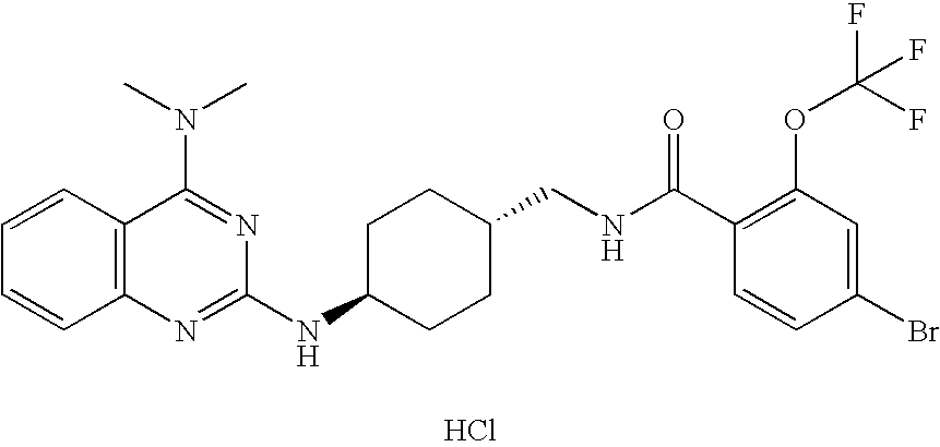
C1=CC2=C(C=C1)N=C(NC1CCC(CNC(C3=C(OC(F)(F)F)C=C(Br)C=C3)=O)CC1)N=C2N(C)C.Cl
